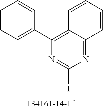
N1=C2C(=C(C3=CC=CC=C3)N=C1I)C=CC=C2
